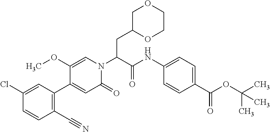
O(C(C)(C)C)C(=O)C1=CC=C(NC(C(CC2OCCOC2)N2C=C(OC)C(C3=C(C#N)C=CC(Cl)=C3)=CC2=O)=O)C=C1
